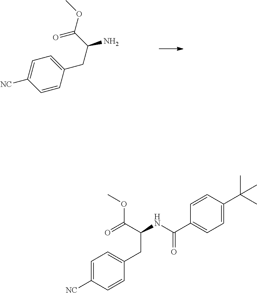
C1=CC(CC(C(OC)=O)N)=CC=C1[NC].C1=C([NC])C=CC(CC(NC(C2=CC=C(C(C)(C)C)C=C2)=O)C(=O)OC)=C1
